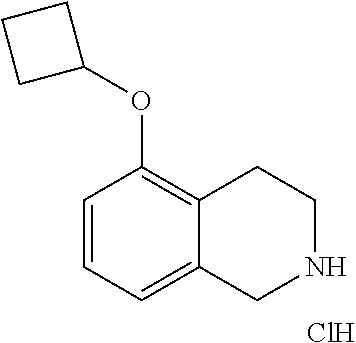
C1=CC=C2C(=C1OC1CCC1)CCNC2.Cl
